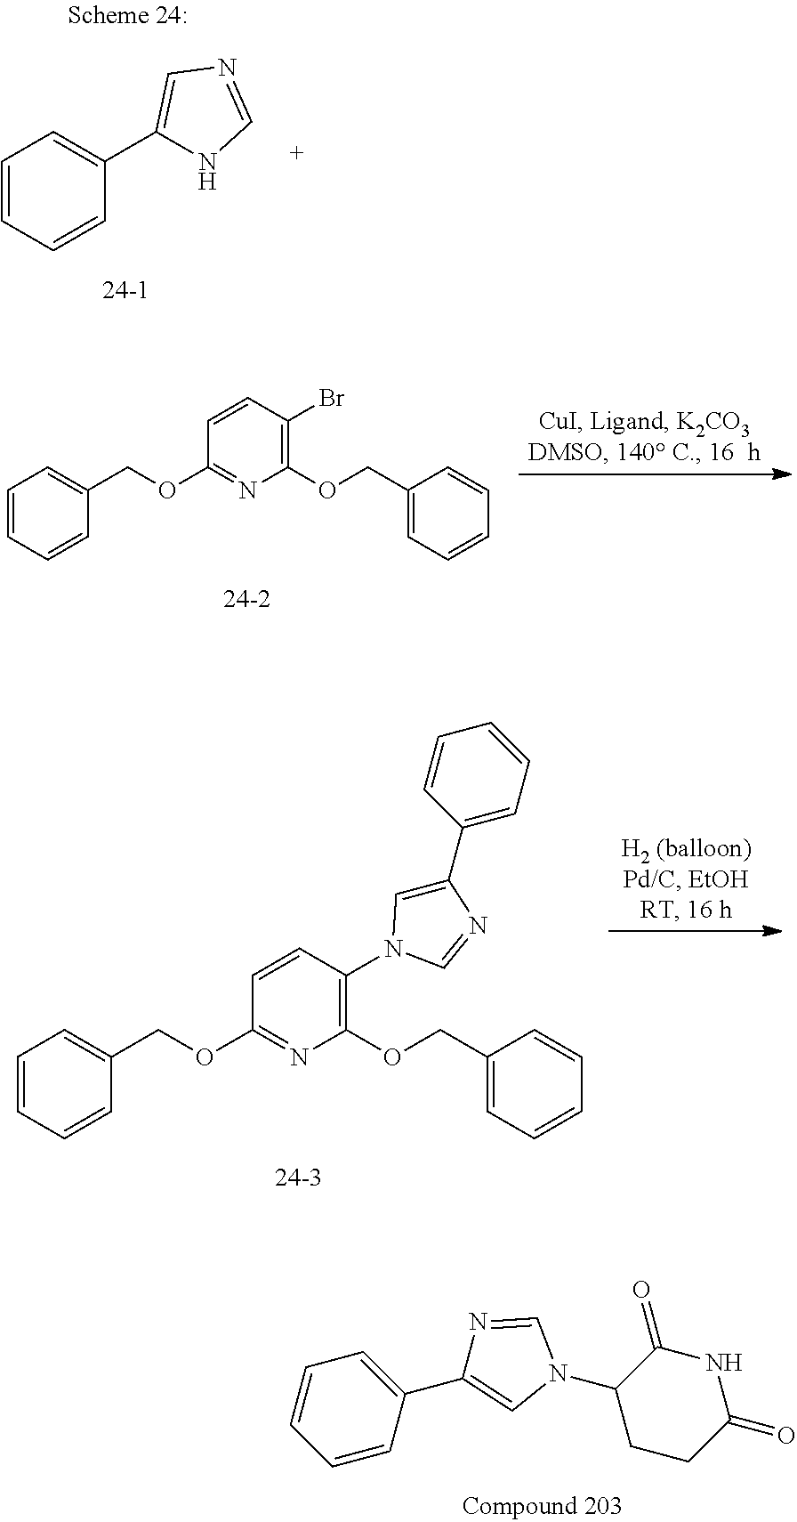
C1=CC=CC(COC2=NC(OCC3=CC=CC=C3)=C(Br)C=C2)=C1.C1=CC=CC(C2=CN(C3C(=O)NC(=O)CC3)C=N2)=C1.C1=CC=CC(C2=CN=CN2)=C1.C1=CC=CC(COC2=NC(OCC3=CC=CC=C3)=C(N3C=C(C4=CC=CC=C4)N=C3)C=C2)=C1
